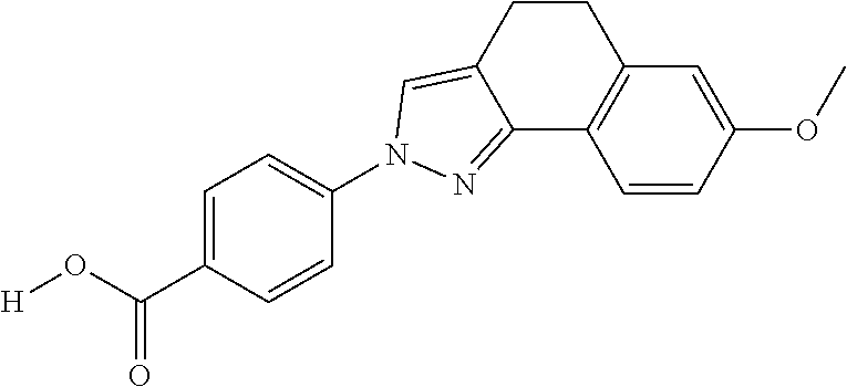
C1(N2C=C3CCC4=C(C=CC(OC)=C4)C3=N2)=CC=C(C(O[H])=O)C=C1
